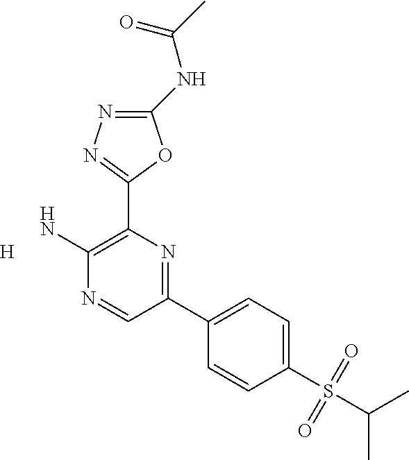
C1(NC(C)=O)=NN=C(C2=C(N)N=CC(C3=CC=C(S(C(C)C)(=O)=O)C=C3)=N2)O1.[H]
